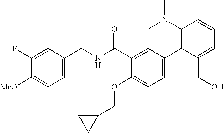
C1=C(CNC(C2=CC(C3=C(N(C)C)C=CC=C3CO)=CC=C2OCC2CC2)=O)C=C(F)C([MeO])=C1
